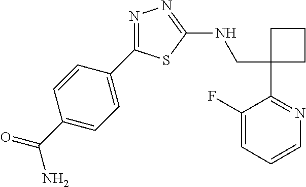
C1(CNC2=NN=C(C3=CC=C(C(N)=O)C=C3)S2)(C2=NC=CC=C2F)CCC1
